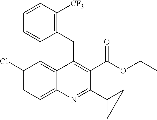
C1(Cl)=CC=C2C(=C1)C(CC1=C([CF3])C=CC=C1)=C(C(OCC)=O)C(C1CC1)=N2
